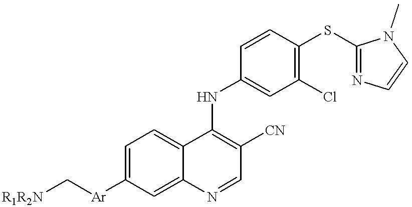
[R1R2N]C[Ar]C1=CC=C2C(=C1)N=CC([CN])=C2NC1=CC(Cl)=C(SC2=NC=CN2C)C=C1
